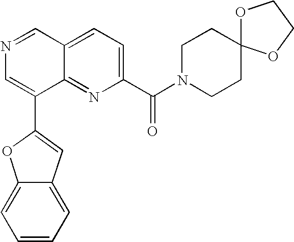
C1(C(N2CCC3(CC2)OCCO3)=O)=CC=C2C(=N1)C(C1=CC3=CC=CC=C3O1)=CN=C2
